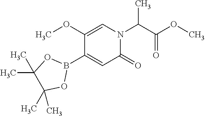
C1(OC)=CN(C(C(OC)=O)C)C(=O)C=C1B1OC(C)(C)C(C)(C)O1
